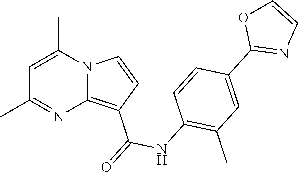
C1(C)=NC2=C(C(=O)NC3=C(C)C=C(C4=NC=CO4)C=C3)C=CN2C(C)=C1
